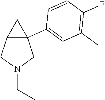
C12C(C3=CC(C)=C(F)C=C3)(CN(CC)C1)C2
